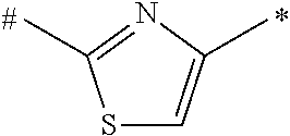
S1C=C(C)N=C1C
